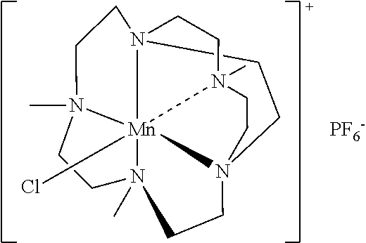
N123[Mn]456(Cl)N(C)(CCN4(CC1)CCN5(C)CC2)CCN6(C)CC3.[PF6-]
